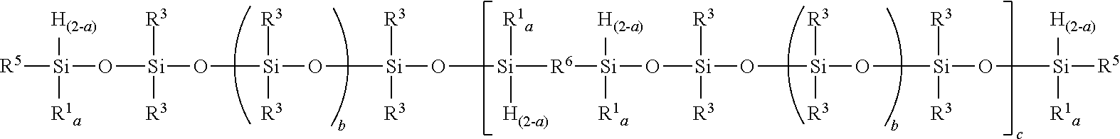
O([Si](O[Si](O[Si](O[Si]([R6][Si](O[Si](O[Si](O[Si]([R3])([R3])O[Si]([R5])([H(2-a)])[R1a])([R3])[R3])([R3])[R3])([H(2-a)])[R1a])([R1a])[H(2-a)])([R3])[R3])([R3])[R3])([R3])[R3])[Si]([R5])([H(2-a)])[R1a]
